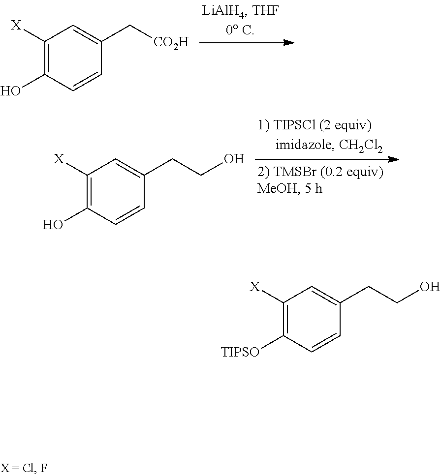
C1([X])=C(O)C=CC(C[CO2H])=C1.C1([X])=C(O)C=CC(CCO)=C1.C1([X])=C([TIPSO])C=CC(CCO)=C1
